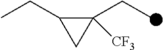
C1(CC)C(CC)([CF3])C1
